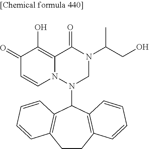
C1(=O)C=CN2C(=C1O)C(=O)N(C(CO)C)CN2C1C2=C(CCC3=C1C=CC=C3)C=CC=C2
